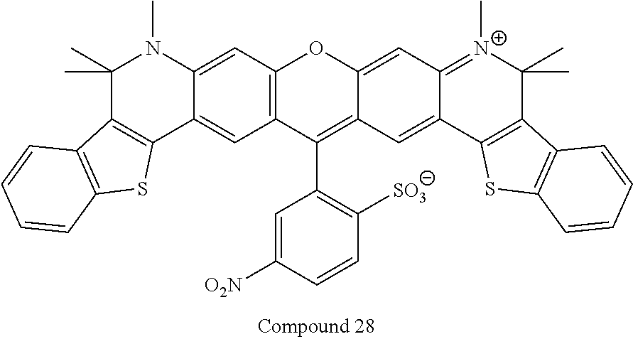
C1=C([O2N])C=CC([SO3])=C1C1=C2C(=CC3=[N+](C)C(C)(C)C4=C(C3=C2)SC2=C4C=CC=C2)OC2=C1C=C1C(=C2)N(C)C(C)(C)C2=C1SC1=C2C=CC=C1
